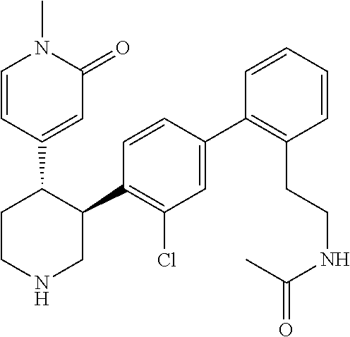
C1=C(C2=C(CCNC(C)=O)C=CC=C2)C=CC(C2C(C3=CC(=O)N(C)C=C3)CCNC2)=C1Cl
